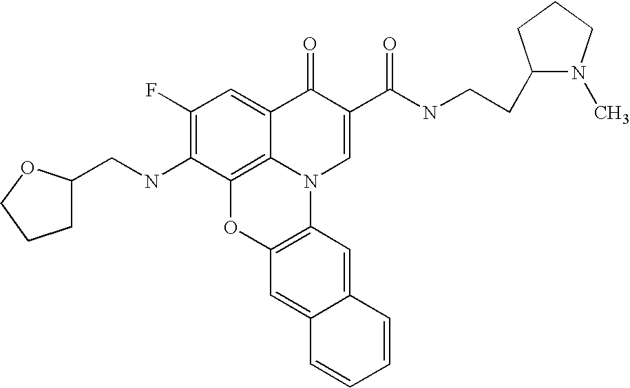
C1(F)=C(NCC2CCCO2)C2=C3C(=C1)C(=O)C(C(=O)NCCC1N(C)CCC1)=CN3C1=C(O2)C=C2C(=C1)C=CC=C2
